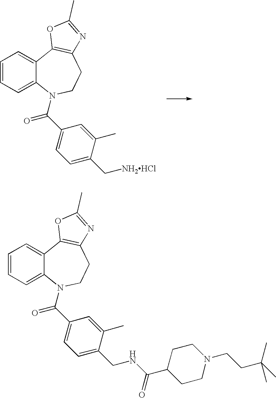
C1=CC=C2C(=C1)C1=C(CCN2C(C2=CC=C(C[NH2HCl])C(C)=C2)=O)N=C(C)O1.C1=CC=C2C(=C1)C1=C(CCN2C(C2=CC=C(CNC(C3CCN(CCC(C)(C)C)CC3)=O)C(C)=C2)=O)N=C(C)O1
